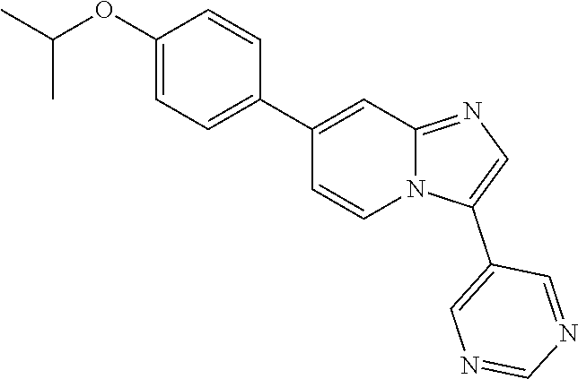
C1(OC(C)C)=CC=C(C2=CC3=NC=C(C4=CN=CN=C4)N3C=C2)C=C1
